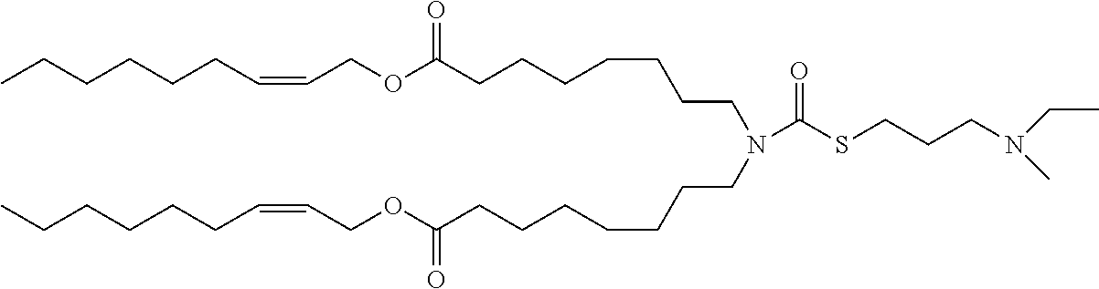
CCCCCCC=CCOC(CCCCCCCN(CCCCCCCC(OCC=CCCCCCC)=O)C(SCCCN(CC)C)=O)=O
